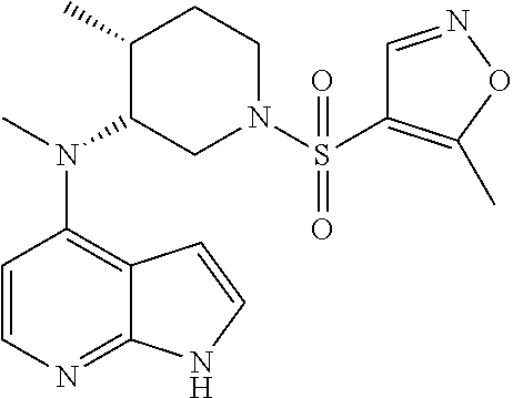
C1=CN=C2C(=C1N(C)C1CN(S(=O)(=O)C3=C(C)ON=C3)CCC1C)C=CN2
